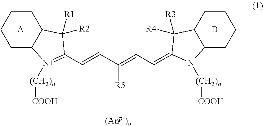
[A].C1C2C(CCC1)C([R1])([R2])C(C=CC(=CC=C1C([R4])([R3])C3C(CCCC3)N1[(CH2)n][COOH])[R5])=[N+]2[(CH2)n][COOH].B
